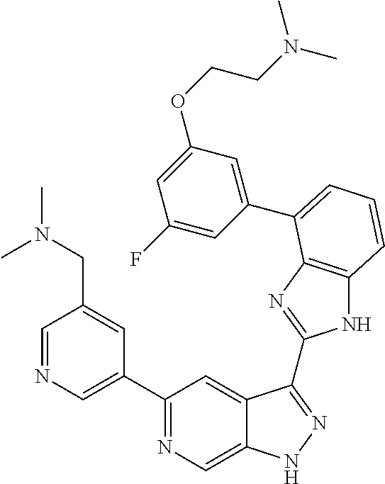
C1(C2=NC=C3C(=C2)C(C2=NC4=C(N2)C=CC=C4C2=CC(OCCN(C)C)=CC(F)=C2)=NN3)=CN=CC(CN(C)C)=C1
